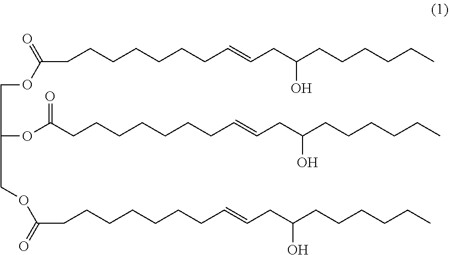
C(CCCCCCCC=CCC(CCCCCC)O)(OCC(OC(CCCCCCCC=CCC(CCCCCC)O)=O)COC(=O)CCCCCCCC=CCC(CCCCCC)O)=O
